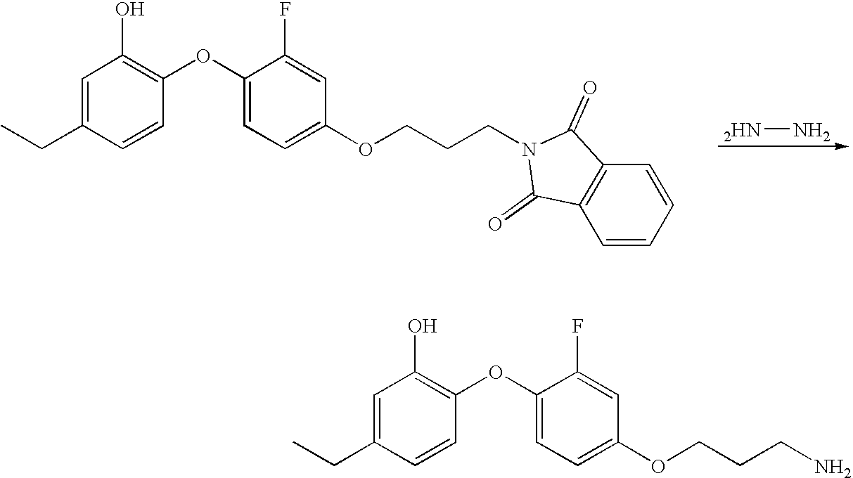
C1=C(CC)C=CC(OC2=CC=C(OCCCN3C(=O)C4=C(C3=O)C=CC=C4)C=C2F)=C1O.[2HN]N.C1=C(CC)C=CC(OC2=CC=C(OCCCN)C=C2F)=C1O
